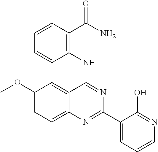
C1(OC)=CC=C2C(=C1)C(NC1=C(C(N)=O)C=CC=C1)=NC(C1=CC=CN=C1O)=N2
